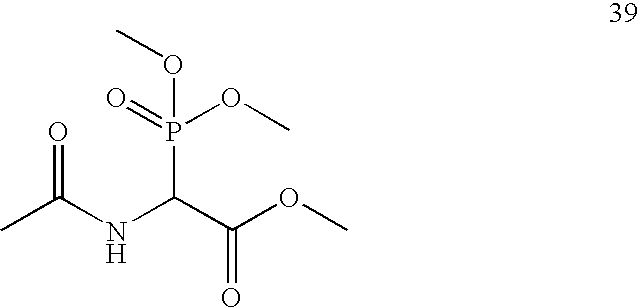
CC(NC(C(OC)=O)P(=O)(OC)OC)=O
